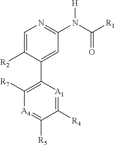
C1=C([R2])C(C2=C([R7])[A4]=C([R5])C([R4])=[A1]2)=CC(N(C([R1])=O)[H])=N1
